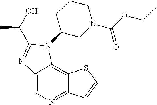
C12=CN=C3C(=C1N(C1CN(C(OCC)=O)CCC1)C(C(O)C)=N2)SC=C3
